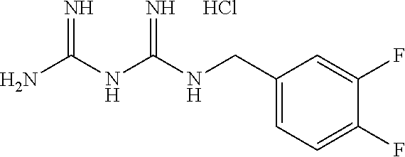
Cl.C1(CNC(NC(N)=N)=N)=CC=C(F)C(F)=C1
